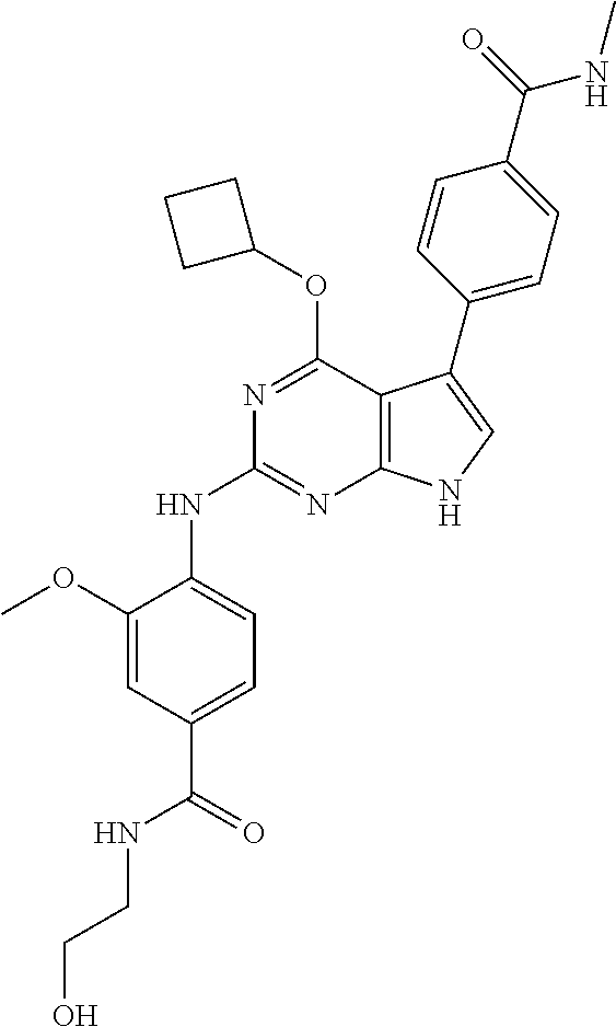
N1=C(OC2CCC2)C2=C(N=C1NC1=CC=C(C(NCCO)=O)C=C1OC)NC=C2C1=CC=C(C(NC)=O)C=C1
